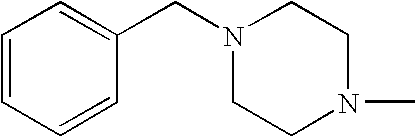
N1(CC2=CC=CC=C2)CCN(C)CC1
